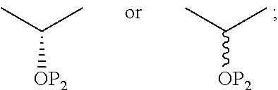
CC(C)[OP2].CC(C)[OP2]
